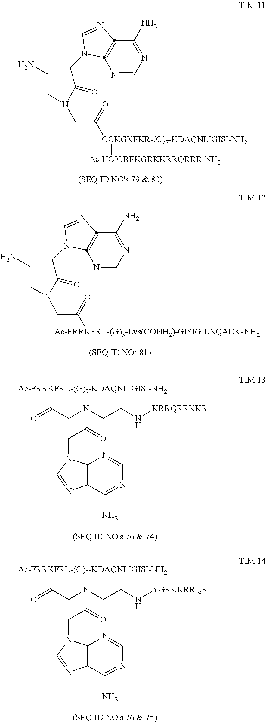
N1=CN=C(N)C2=C1N(CC(=O)N(CCN)CC(=O)[GCKGKFKR-(G)7-KDAQNLIGISI-NH2][Ac-HCIGRFKGRKKRRQRRR-NH2])C=N2.N1=CN=C(N)C2=C1N(CC(=O)N(CCN)CC(=O)[Ac-FRRKFRL-(G)3-Lys(CONH2)-GISIGILNQADK-NH2])C=N2.C12=C(C(N)=NC=N1)N=CN2CC(N(CCN[KRRQRRKKR])CC(=O)[Ac-FRRKFRL-(G)7-KDAQNLIGISI-NH2])=O.C12=C(C(N)=NC=N1)N=CN2CC(N(CCN[YGRKKRRQR])CC(=O)[Ac-FRRKFRL-(G)7-KDAQNLIGISI-NH2])=O
